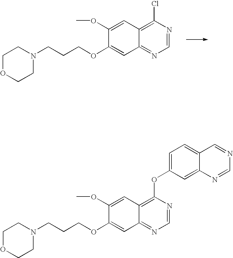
C1(OC)=CC2=C(OC3=CC=C4C(=C3)N=CN=C4)N=CN=C2C=C1OCCCN1CCOCC1.C1(OC)=CC2=C(Cl)N=CN=C2C=C1OCCCN1CCOCC1
